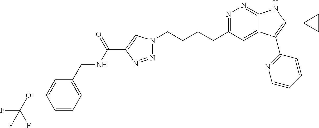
N1=C(CCCCN2N=NC(C(NCC3=CC=CC(OC(F)(F)F)=C3)=O)=C2)C=C2C(=N1)NC(C1CC1)=C2C1=NC=CC=C1
